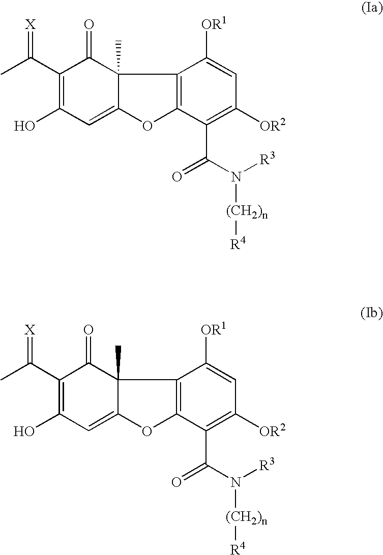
C12=C(C(C(N([R3])[(CH2)n][R4])=O)=C([OR2])C=C1[OR1])OC1=CC(O)=C(C(C)=[X])C(=O)C21C.C12=C(C(C(N([R3])[(CH2)n][R4])=O)=C([OR2])C=C1[OR1])OC1=CC(O)=C(C(C)=[X])C(=O)C21C
